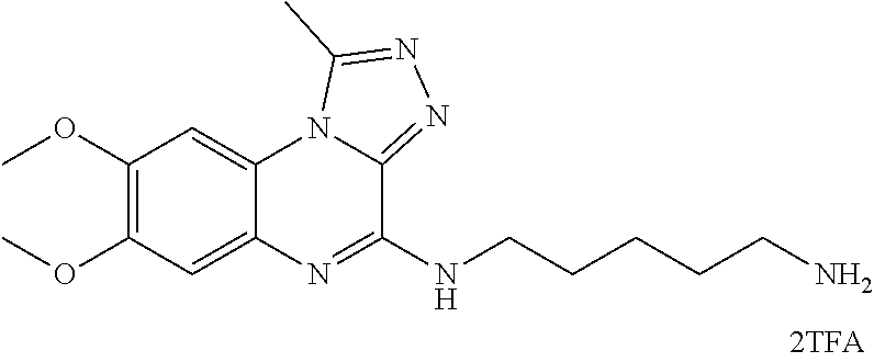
C1(OC)=C(OC)C=C2C(=C1)N1C(=NN=C1C)C(NCCCCCN)=N2
